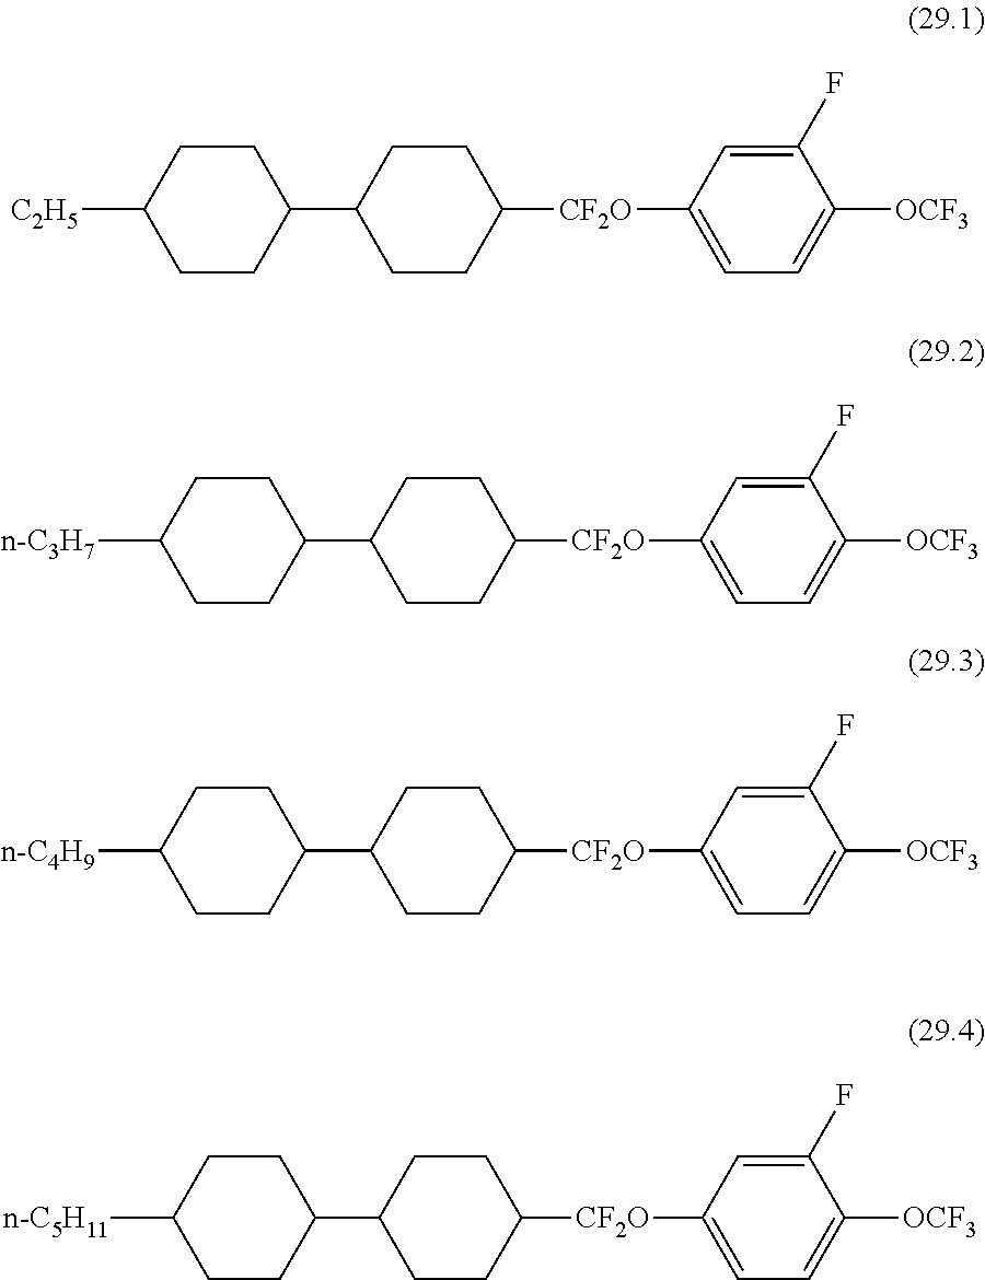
C1CC(C2CCC([CF2O]C3=CC=C([OCF3])C(F)=C3)CC2)CCC1[C2H5].C1CC(C2CCC([CF2O]C3=CC=C([OCF3])C(F)=C3)CC2)CCC1[n-C3H7].C1CC(C2CCC([CF2O]C3=CC=C([OCF3])C(F)=C3)CC2)CCC1[n-C4H9].C1CC(C2CCC([CF2O]C3=CC=C([OCF3])C(F)=C3)CC2)CCC1[n-C5H11]
